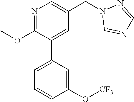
N1=C(OC)C(C2=CC=CC(O[CF3])=C2)=CC(CN2C=NC=N2)=C1
